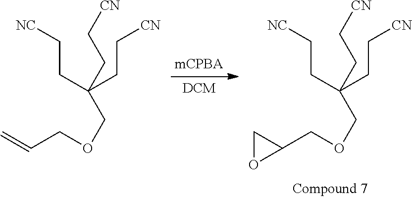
[NC]CCC(CC[CN])(CC[CN])COCC=C.[NC]CCC(CC[CN])(CC[CN])COCC1CO1
